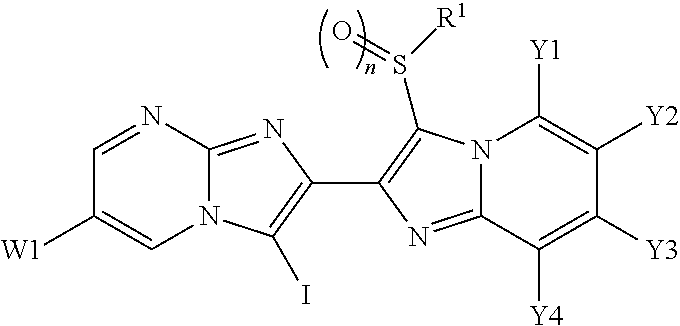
C1=NC2=NC(C3=C(S([R1])=O)N4C(=N3)C([Y4])=C([Y3])C([Y2])=C4[Y1])=C(I)N2C=C1[W1]
